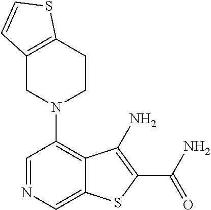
C1=NC=C2C(=C1N1CCC3=C(C1)C=CS3)C(N)=C(C(N)=O)S2
